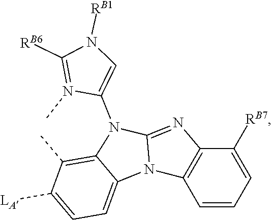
C12=C(C)C([LA])=CC=C1N1C(=NC3=C1C=CC=C3[RB7])N2C1=CN([RB1])C([RB6])=N1C
